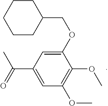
C1(OCC2CCCCC2)=CC(C(=O)C)=CC(OC)=C1OC
